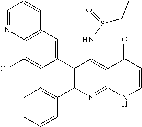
C12=C(C=C(C3=C(C4=CC=CC=C4)N=C4C(=C3NS(CC)=O)C(=O)C=CN4)C=C1Cl)C=CC=N2
